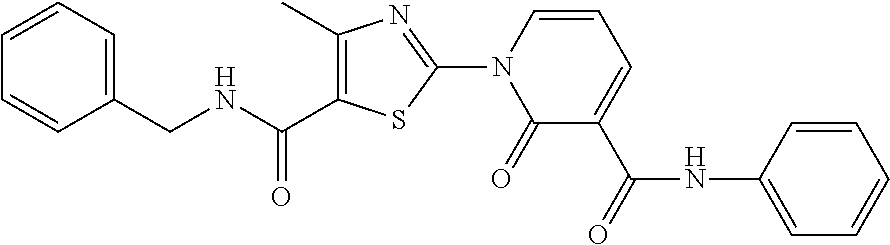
C1(C(NCC2=CC=CC=C2)=O)=C(C)N=C(N2C(=O)C(C(=O)NC3=CC=CC=C3)=CC=C2)S1
